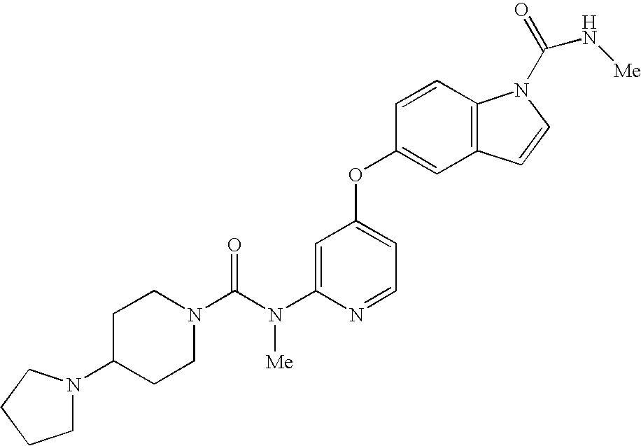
N1(C(N(C2=CC(OC3=CC4=C(C=C3)N(C(=O)N[Me])C=C4)=CC=N2)[Me])=O)CCC(N2CCCC2)CC1
